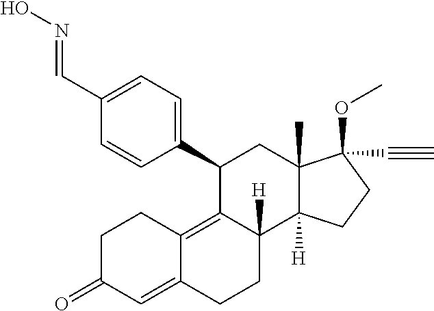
C(C1=CC=C(C2C3=C4C(=CC(=O)CC4)CCC3([H])C3([H])C(C)(C2)C(OC)(C#C)CC3)C=C1)=NO
